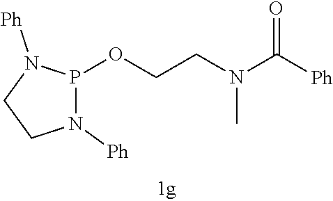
O(CCN(C([Ph])=O)C)P1N([Ph])CCN1[Ph]
